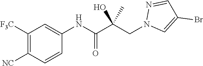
C1=C(NC(C(CN2C=C(Br)C=N2)(O)C)=O)C=CC([NC])=C1[F3C]
